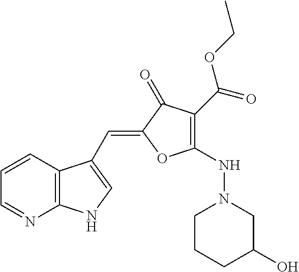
C1=CC2=C(N=C1)NC=C2C=C1C(=O)C(C(OCC)=O)=C(NN2CCCC(O)C2)O1
